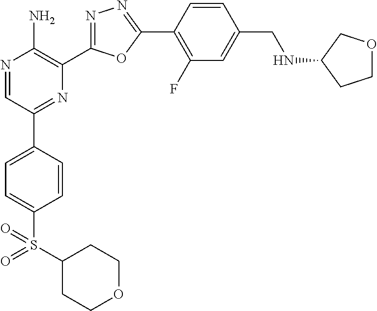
N1=CC(C2=CC=C(S(C3CCOCC3)(=O)=O)C=C2)=NC(C2=NN=C(C3=C(F)C=C(CNC4CCOC4)C=C3)O2)=C1N
